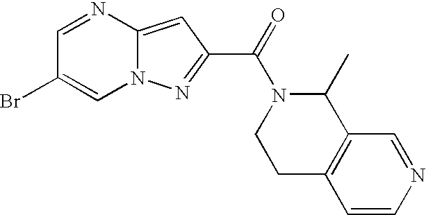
C1=NC2=CC(C(=O)N3CCC4=C(C3C)C=NC=C4)=NN2C=C1Br
